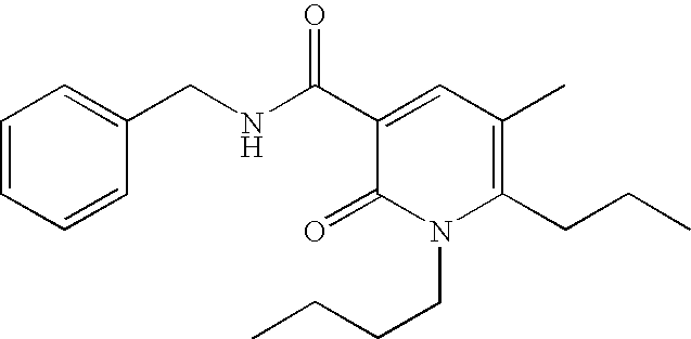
C1=CC=CC(CNC(C2=CC(C)=C(CCC)N(CCCC)C2=O)=O)=C1
